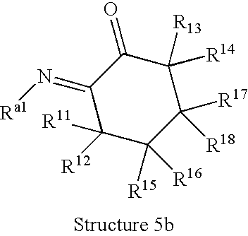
C1(=N[Ra1])C([R12])([R11])C([R15])([R16])C([R17])([R18])C([R13])([R14])C1=O
